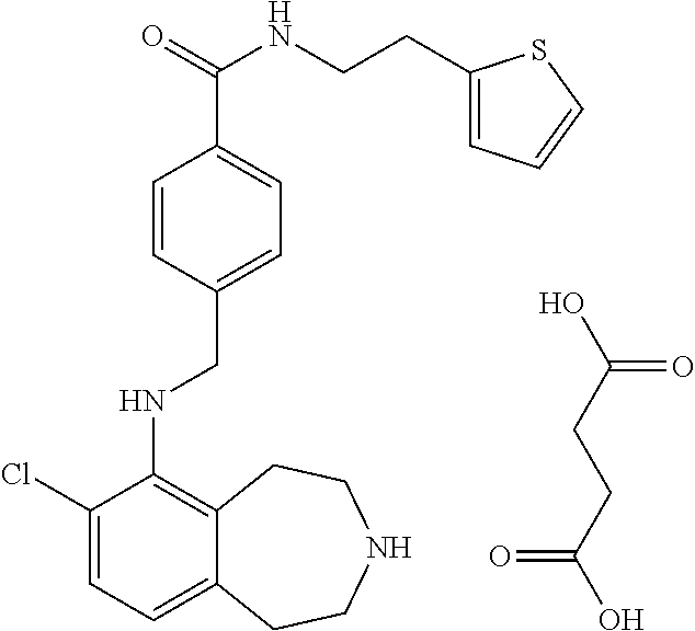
C1=CC(CNC2=C3C(=CC=C2Cl)CCNCC3)=CC=C1C(NCCC1=CC=CS1)=O.C(=O)(O)CCC(=O)O
